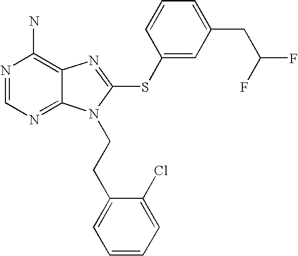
N1=CN=C2C(=C1N)N=C(SC1=CC(CC(F)F)=CC=C1)N2CCC1=CC=CC=C1Cl
